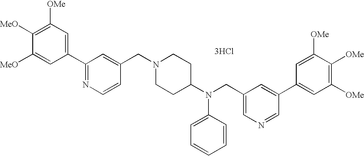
C1([OMe])=C([MeO])C([MeO])=CC(C2=NC=CC(CN3CCC(N(CC4=CN=CC(C5=CC([OMe])=C([OMe])C([OMe])=C5)=C4)C4=CC=CC=C4)CC3)=C2)=C1.[3HCl]
